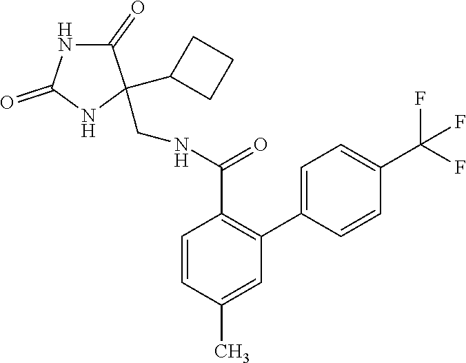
C1=C(C2=C(C(NCC3(C4CCC4)C(=O)NC(=O)N3)=O)C=CC(C)=C2)C=CC(C(F)(F)F)=C1
